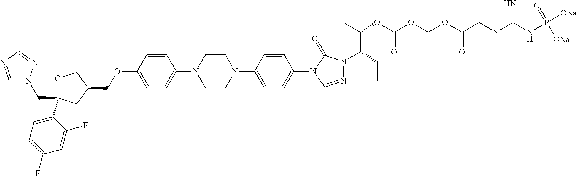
C(C1(C2=CC=C(F)C=C2F)OCC(COC2=CC=C(N3CCN(C4=CC=C(N5C=NN(C(CC)C(OC(OC(OC(CN(C(NP([ONa])(=O)[ONa])=N)C)=O)C)=O)C)C5=O)C=C4)CC3)C=C2)C1)N1C=NC=N1
